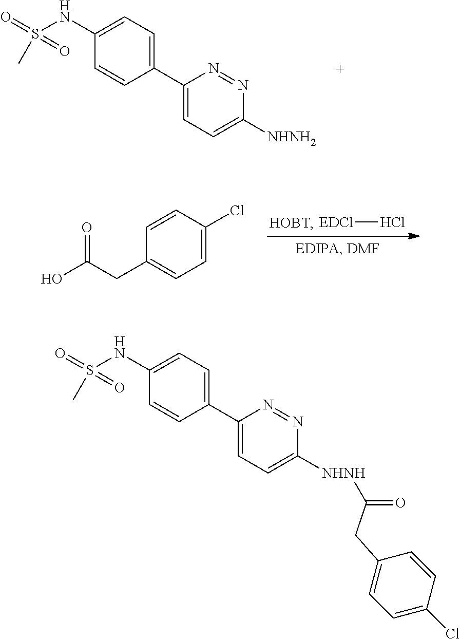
C1(NS(=O)(=O)C)=CC=C(C2=CC=C([NHNH2])N=N2)C=C1.C1=C(Cl)C=CC(CC(O)=O)=C1.[EDCl]Cl.C1(NS(=O)(=O)C)=CC=C(C2=CC=C([NHNH]C(=O)CC3=CC=C(Cl)C=C3)N=N2)C=C1
